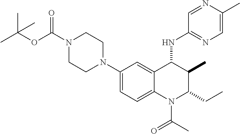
C1(N2CCN(C(OC(C)(C)C)=O)CC2)=CC=C2C(=C1)C(NC1=NC=C(C)N=C1)C(C)C(CC)N2C(C)=O
